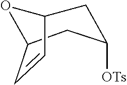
C1C2C=CC(CC1[OTs])O2
